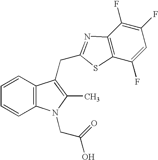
C1=CC2=C(C=C1)C(CC1=NC3=C(C(F)=CC(F)=C3F)S1)=C(C)N2CC(O)=O
